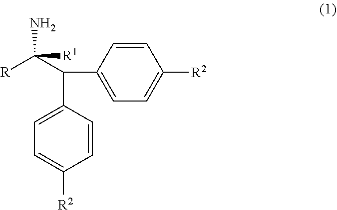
C1=CC(C(C2=CC=C([R2])C=C2)C([R])([R1])N)=CC=C1[R2]
